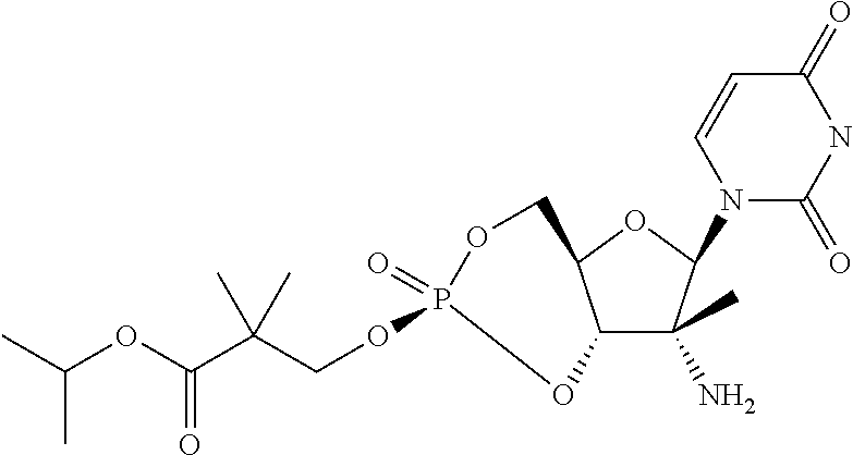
C12C(C)(N)C(N3C(=O)NC(=O)C=C3)OC1COP(=O)(OCC(C(OC(C)C)=O)(C)C)O2
